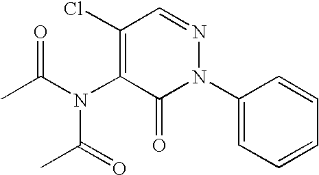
C1(N2N=CC(Cl)=C(N(C(C)=O)C(=O)C)C2=O)=CC=CC=C1
